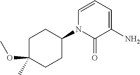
C1C(C)(OC)CCC(N2C(=O)C(N)=CC=C2)C1
